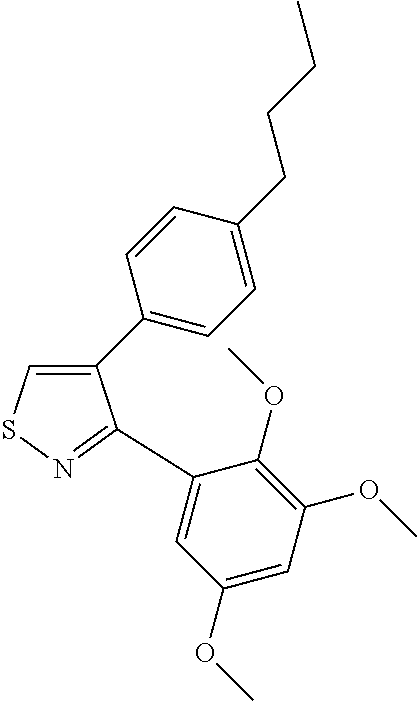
C1(C2=CC=C(CCCC)C=C2)=CSN=C1C1=CC(OC)=CC(OC)=C1OC
